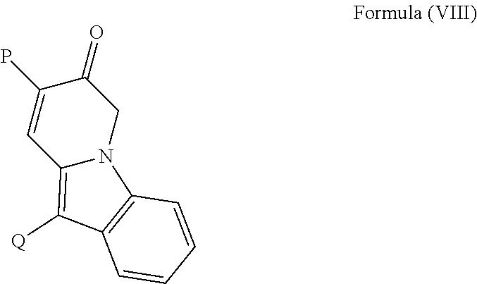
C1(P)=CC2=C([Q])C3=C(N2CC1=O)C=CC=C3
